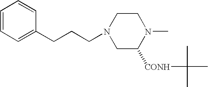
C(N1CC([CONH]C(C)(C)C)N(C)CC1)CCC1=CC=CC=C1
